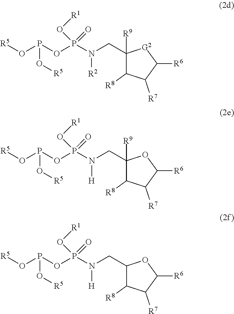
[R5]OP(OP(N(CC1([R9])C([R8])C([R7])C([R6])[G2]1)[R2])(=O)O[R1])O[R5].[R5]OP(OP(N(CC1([R9])C([R8])C([R7])C([R6])O1)[H])(=O)O[R1])O[R5].[R5]OP(OP(N(CC1C([R8])C([R7])C([R6])O1)[H])(=O)O[R1])O[R5]
